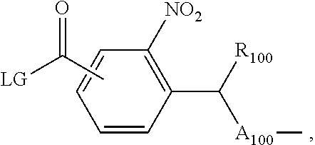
C1=CC(C([R100])[A100]C)=C([NO2])C=C1.CC([LG])=O
